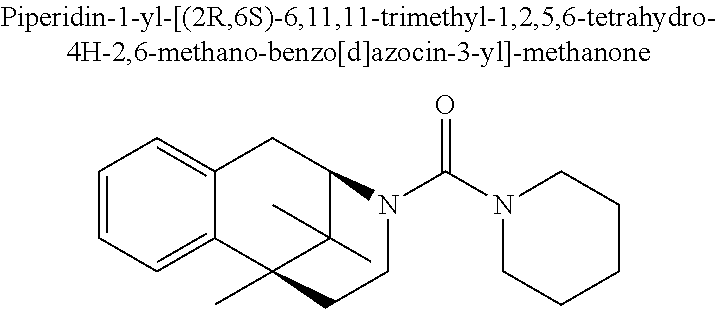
C1=CC=C2C(=C1)CC1C(C)(C)C2(C)CCN1C(N1CCCCC1)=O
